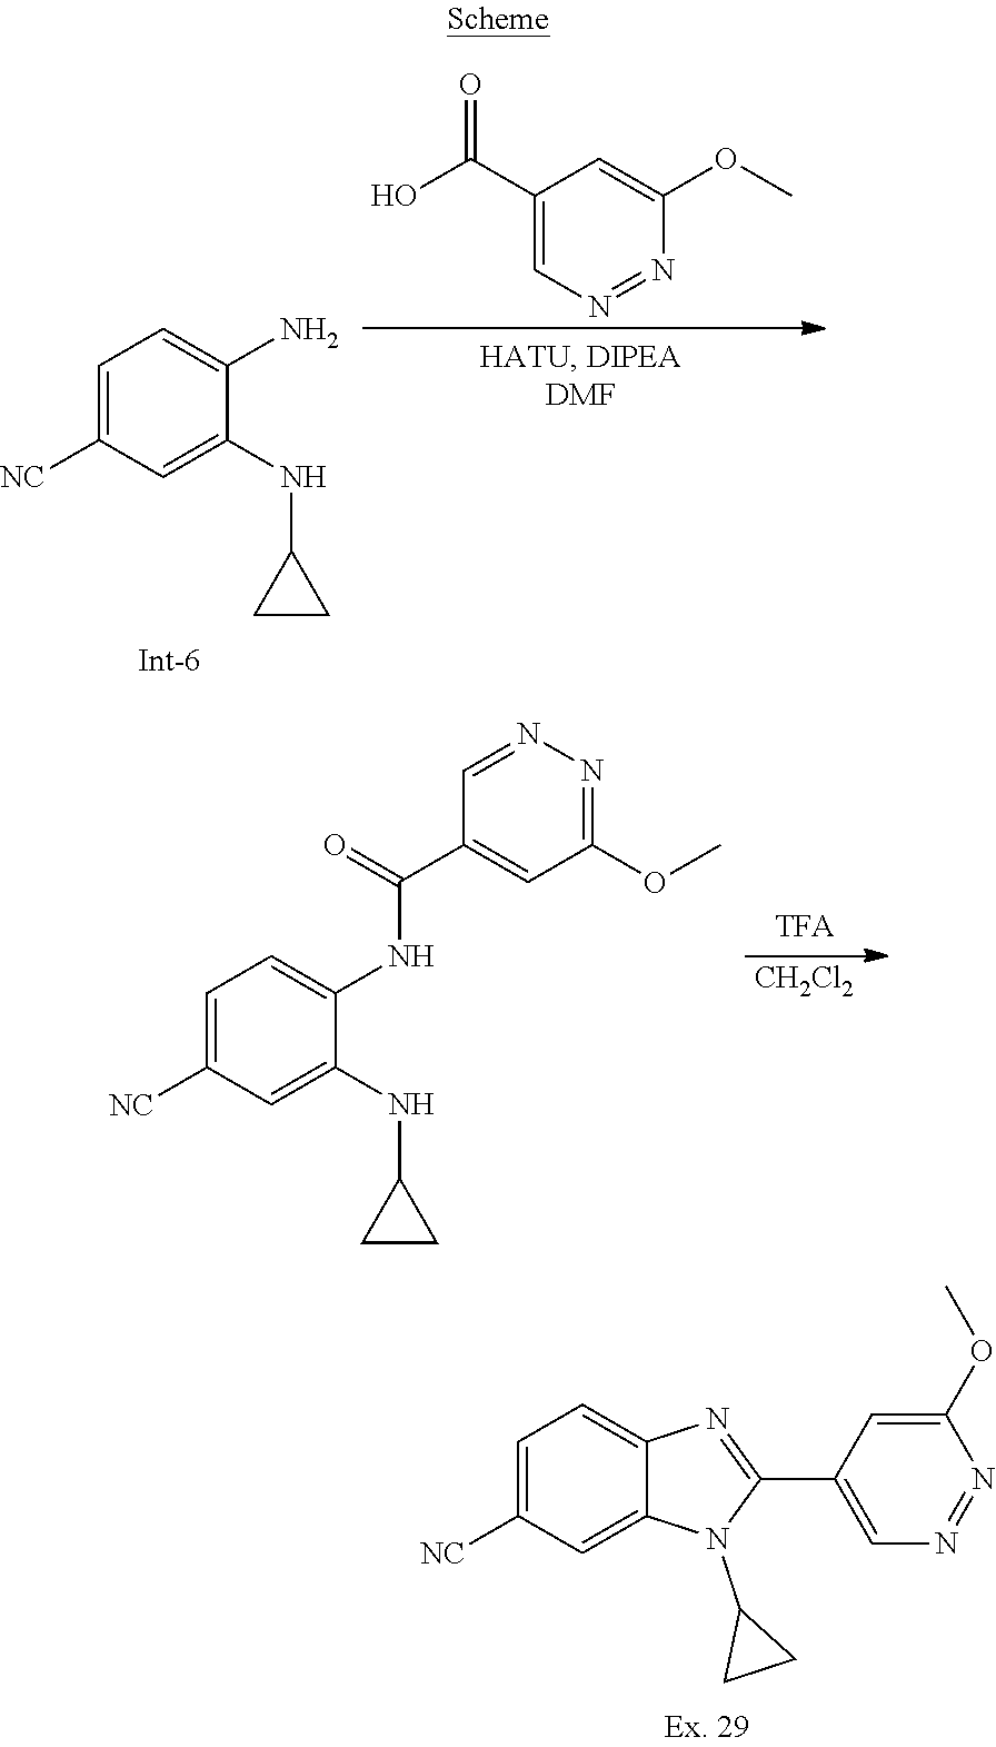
C1(C(O)=O)=CN=NC(OC)=C1.C1=C([NC])C=C(NC2CC2)C(N)=C1.[CH2Cl2].C1=C([NC])C=C(NC2CC2)C(NC(C2=CC(OC)=NN=C2)=O)=C1.C1=C([NC])C=C2C(=C1)N=C(C1=CN=NC(OC)=C1)N2C1CC1
